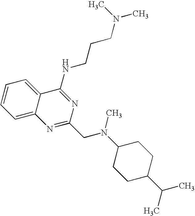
C12=CC=CC=C1C(NCCCN(C)C)=NC(CN(C1CCC(C(C)C)CC1)C)=N2
